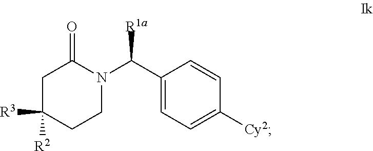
C1C([R3])([R2])CCN(C([R1a])C2=CC=C([Cy2])C=C2)C1=O
